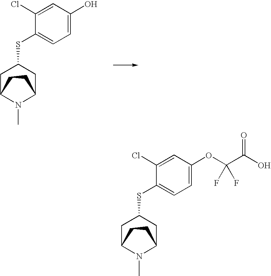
C1C2N(C)C(CC1SC1=CC=C(O)C=C1Cl)CC2.C1C2N(C)C(CC1SC1=CC=C(OC(C(O)=O)(F)F)C=C1Cl)CC2
